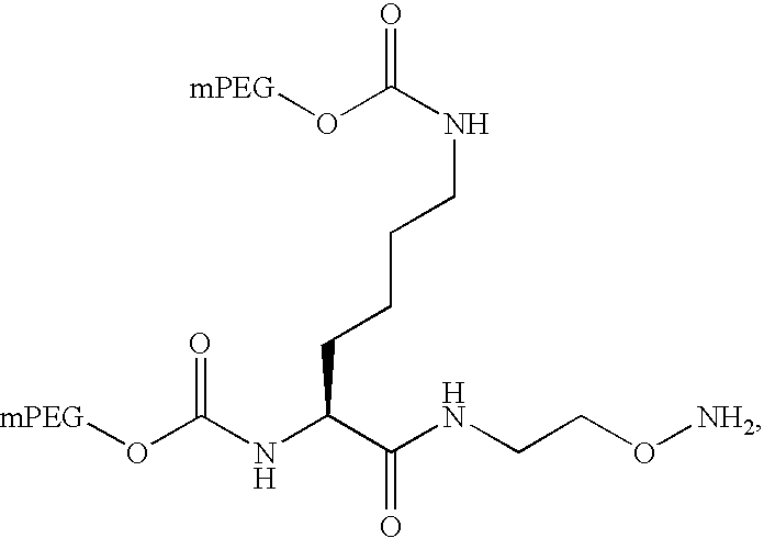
[mPEG]OC(NCCCCC(NC(O[mPEG])=O)C(NCCO[NH2])=O)=O
